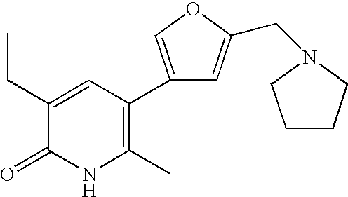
C1(C)=C(C2=COC(CN3CCCC3)=C2)C=C(CC)C(=O)N1
